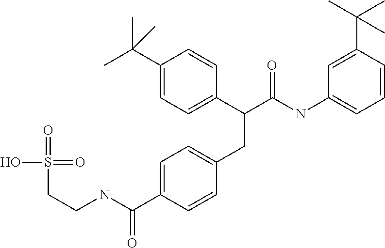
C1(C(C)(C)C)=CC=C(C(C(NC2=CC=CC(C(C)(C)C)=C2)=O)CC2=CC=C(C(NCCS(=O)(O)=O)=O)C=C2)C=C1
